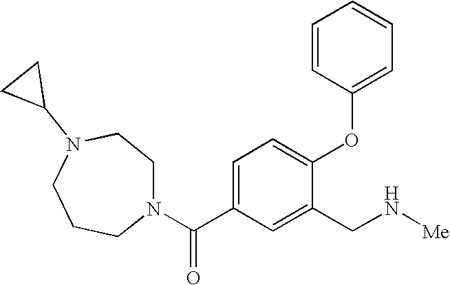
C1=C(C(N2CCN(C3CC3)CCC2)=O)C=C(CN[Me])C(OC2=CC=CC=C2)=C1
